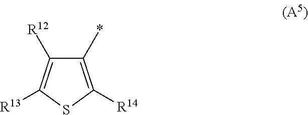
C1([R12])=C([R13])SC([R14])=C1*
